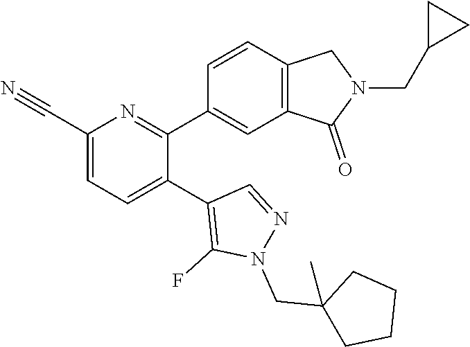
C1(C#N)=CC=C(C2=C(F)N(CC3(C)CCCC3)N=C2)C(C2=CC3=C(C=C2)CN(CC2CC2)C3=O)=N1
